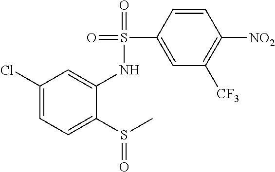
C1(Cl)=CC=C(S(C)=O)C(NS(=O)(=O)C2=CC([CF3])=C([NO2])C=C2)=C1
